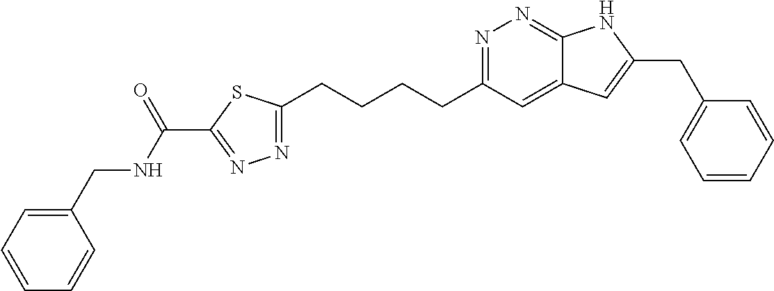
N1=C(CCCCC2=NN=C(C(NCC3=CC=CC=C3)=O)S2)C=C2C(=N1)NC(CC1=CC=CC=C1)=C2
